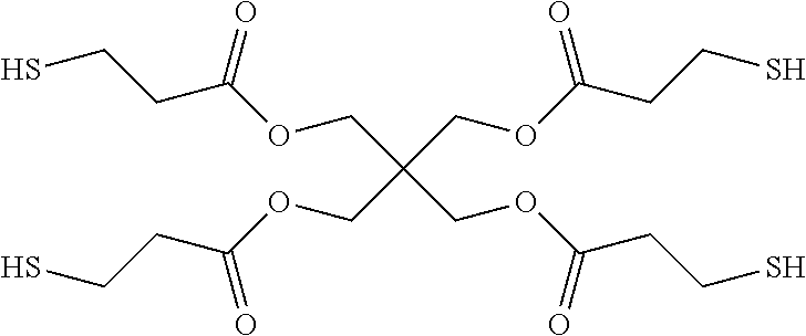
C(OC(CCS)=O)C(COC(CCS)=O)(COC(CCS)=O)COC(CCS)=O
